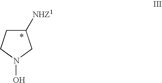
C1([NHZ1])CCN(O)C1
